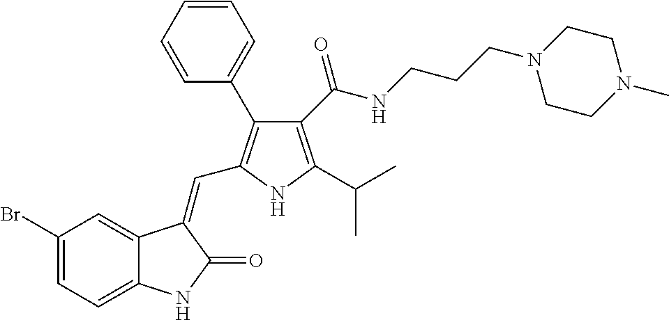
C1(Br)=CC=C2C(=C1)C(=CC1=C(C3=CC=CC=C3)C(C(NCCCN3CCN(C)CC3)=O)=C(C(C)C)N1)C(=O)N2
